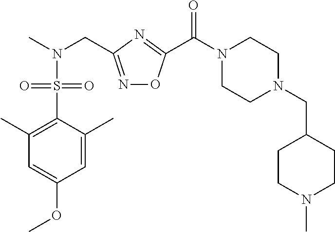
C1=C(C)C(S(N(C)CC2=NOC(C(N3CCN(CC4CCN(C)CC4)CC3)=O)=N2)(=O)=O)=C(C)C=C1OC
